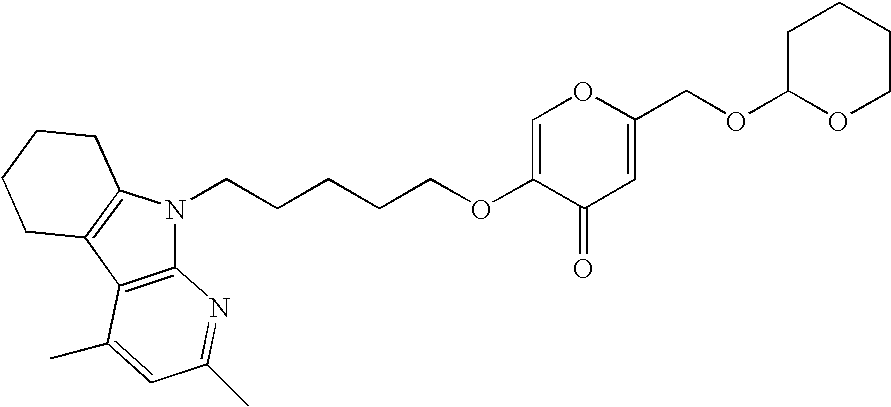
C(CCCCOC1=COC(COC2OCCCC2)=CC1=O)N1C2=C(C3=C1CCCC3)C(C)=CC(C)=N2
